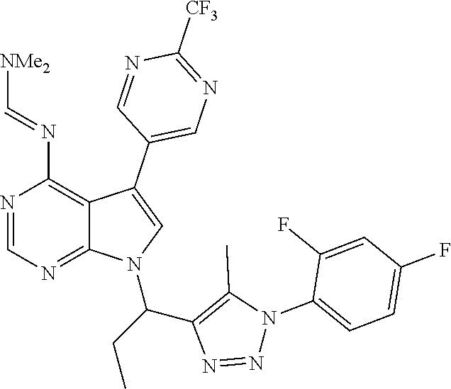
N1=CN=C2C(=C1N=C[NMe2])C(C1=CN=C([CF3])N=C1)=CN2C(C1=C(C)N(C2=CC=C(F)C=C2F)N=N1)CC
